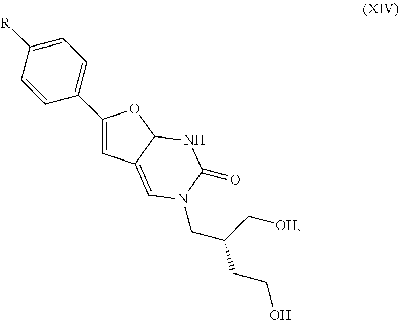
C1=C([R])C=CC(C2=CC3=CN(CC(C[OH])CCO)C(=O)NC3O2)=C1
